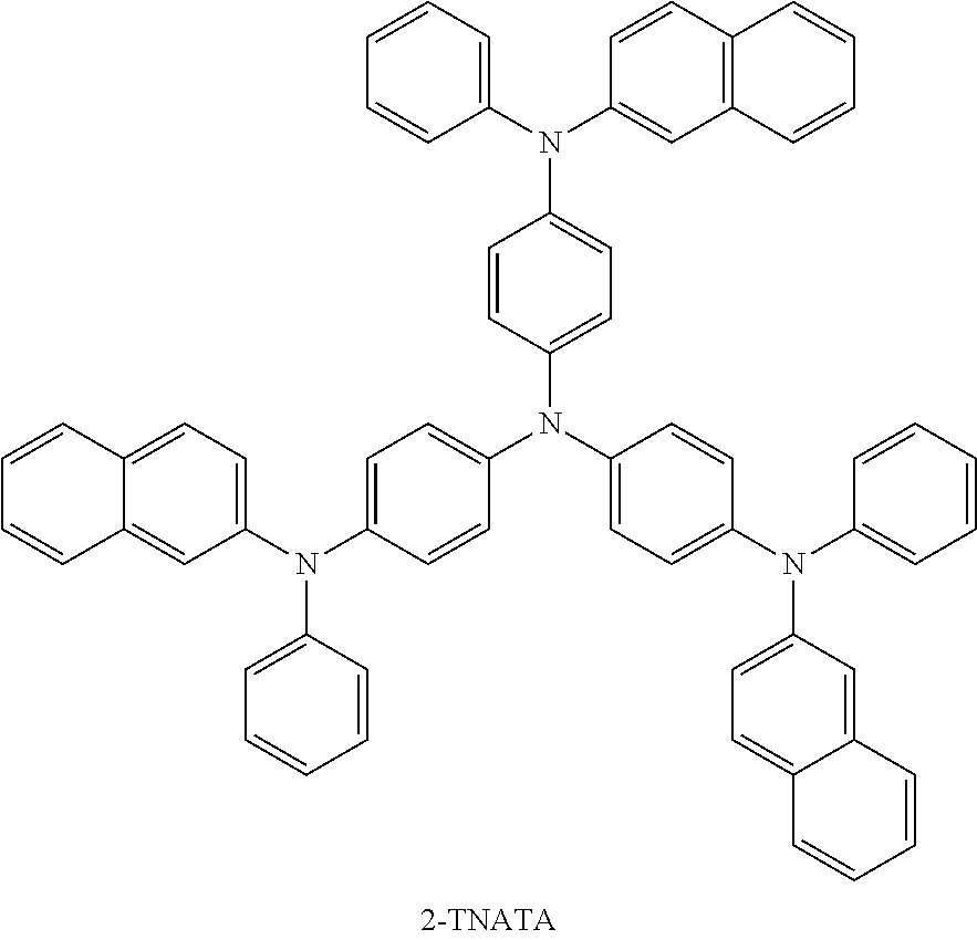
C12=CC=C(N(C3=CC=CC=C3)C3=CC=C(N(C4=CC=C(N(C5=CC=CC=C5)C5=CC=C6C(=C5)C=CC=C6)C=C4)C4=CC=C(N(C5=CC=CC=C5)C5=CC6=C(C=C5)C=CC=C6)C=C4)C=C3)C=C1C=CC=C2
